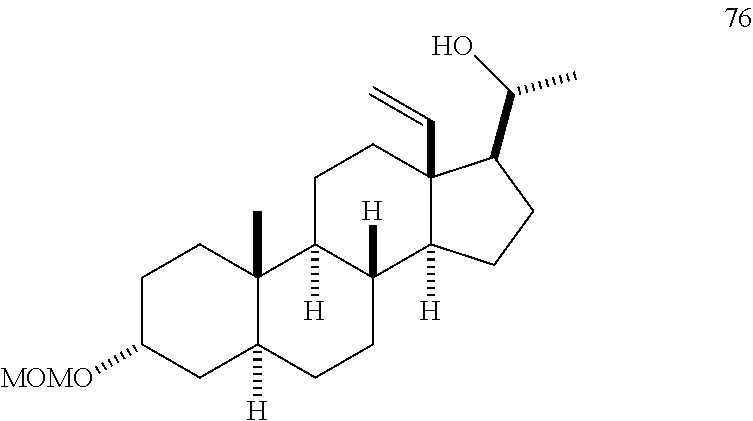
C1C([MOMO])CC2([H])C(C)(C1)C1([H])C([H])(CC2)C2([H])C(C=C)(CC1)C(C(O)C)CC2
